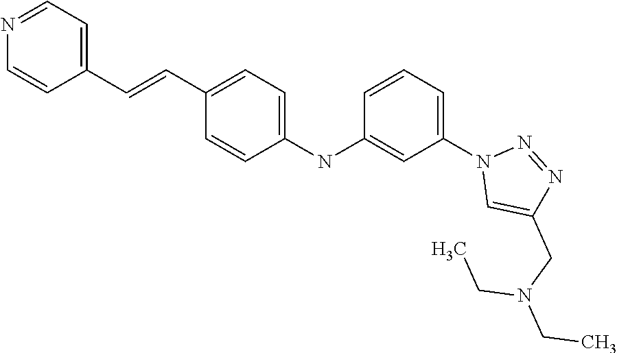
C1=CC(C=CC2=CC=C(NC3=CC(N4C=C(CN(CC)CC)N=N4)=CC=C3)C=C2)=CC=N1
